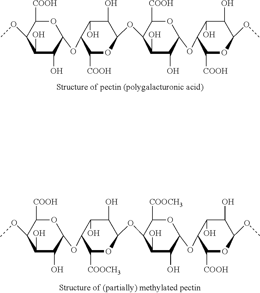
C1(OC)C(O)C(O)C(OC2C([COOH])OC(OC3C(O)C(O)C(OC4C([COOH])OC(OC)C(O)C4O)OC3[COOH])C(O)C2O)OC1[COOH].C1(OC)C(O)C(O)C(OC2C([COOCH3])OC(OC3C(O)C(O)C(OC4C([COOH])OC(OC)C(O)C4O)OC3[COOCH3])C(O)C2O)OC1[COOH]
